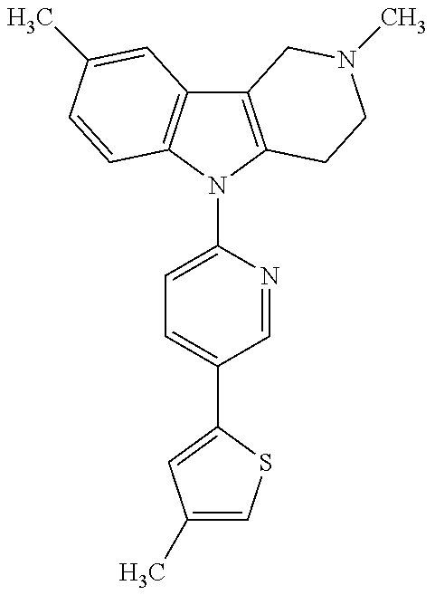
C12=C(N(C3=CC=C(C4=CC(C)=CS4)C=N3)C3=C1C=C(C)C=C3)CCN(C)C2
